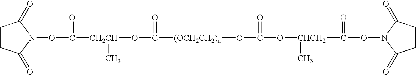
[CHCH2](C(=O)ON1C(=O)CCC1=O)(C)OC(=O)O[(OCH2CH2)n]C(=O)O[CH2CH](C)C(=O)ON1C(=O)CCC1=O
